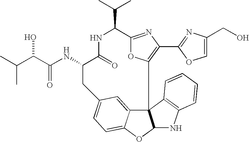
N(C1C(=O)NC(C(C)C)C2=NC(C3=NC(CO)=CO3)=C(O2)C23C4=CC(=CC=C4OC2NC2=C3C=CC=C2)C1)C(=O)C(C(C)C)O
